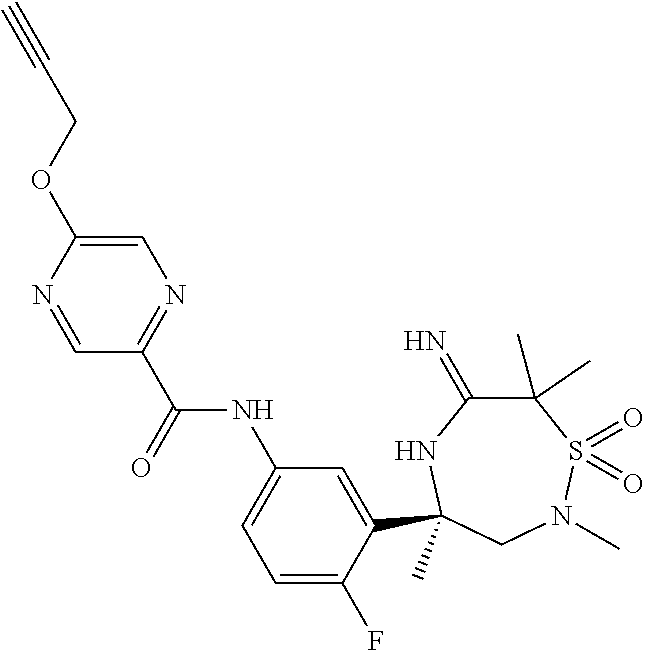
C(=O)(NC1=CC=C(F)C(C2(C)NC(=N)C(C)(C)S(=O)(=O)N(C)C2)=C1)C1=NC=C(OCC#C)N=C1
